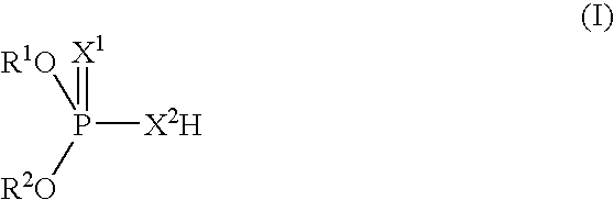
[X1]=P([X2H])([R1O])[R2O]
